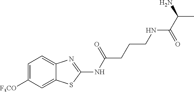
C1([F3CO])=CC=C2C(=C1)SC(NC(=O)CCCNC(C(N)C)=O)=N2
